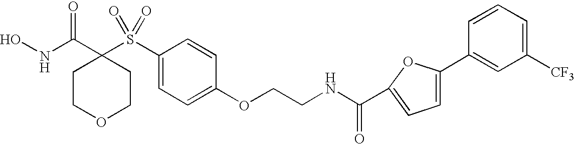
N(C(C1(S(C2=CC=C(OCCNC(=O)C3=CC=C(C4=CC([CF3])=CC=C4)O3)C=C2)(=O)=O)CCOCC1)=O)O
